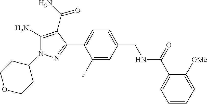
C1(N2C(N)=C(C(N)=O)C(C3=CC=C(CNC(C4=CC=CC=C4[OMe])=O)C=C3F)=N2)CCOCC1
